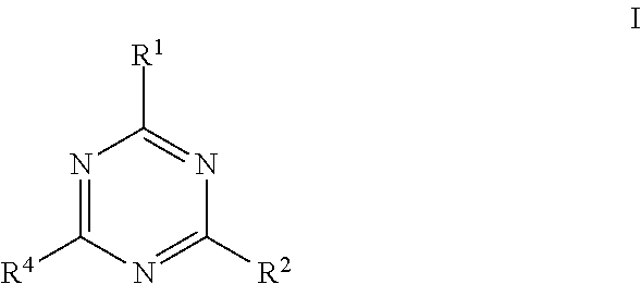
N1=C([R4])N=C([R2])N=C1[R1]
